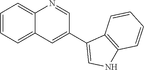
C1=NC2=CC=CC=C2C=C1C1=CNC2=C1C=CC=C2
